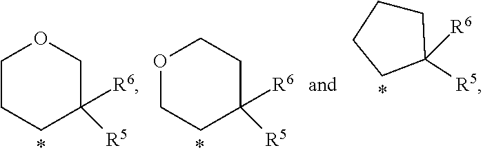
C1CCC([R5])([R6])CO1.O1CCC([R5])([R6])CC1.C1CCCC1([R5])[R6]
